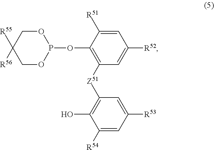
[R56]C1([R55])COP(OC2=C([Z51]C3=C(O)C([R54])=CC([R53])=C3)C=C([R52])C=C2[R51])OC1
